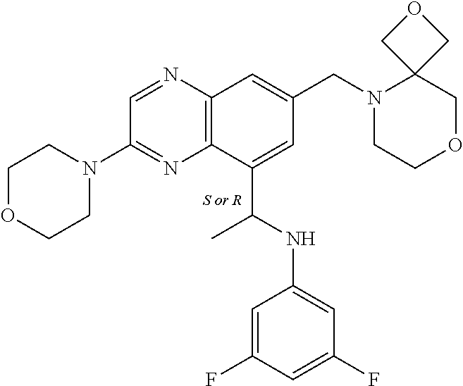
C1OCCN(C2=NC3=C(N=C2)C=C(CN2CCOCC24COC4)C=C3C(C)NC2=CC(F)=CC(F)=C2)C1
